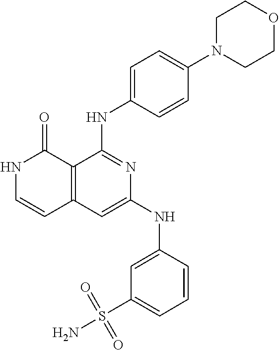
C12=C(C=C(NC3=CC(S(N)(=O)=O)=CC=C3)N=C1NC1=CC=C(N3CCOCC3)C=C1)C=CNC2=O
